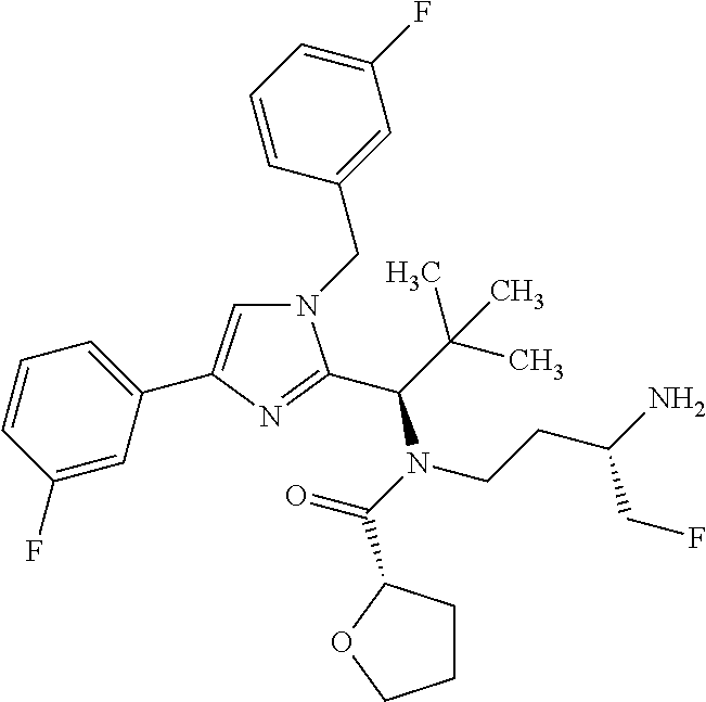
N1(CC2=CC(F)=CC=C2)C=C(C2=CC=CC(F)=C2)N=C1C(C(C)(C)C)N(CCC(CF)N)C(=O)C1CCCO1
